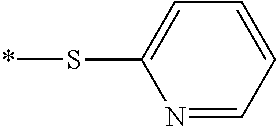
N1=CC=CC=C1S*
